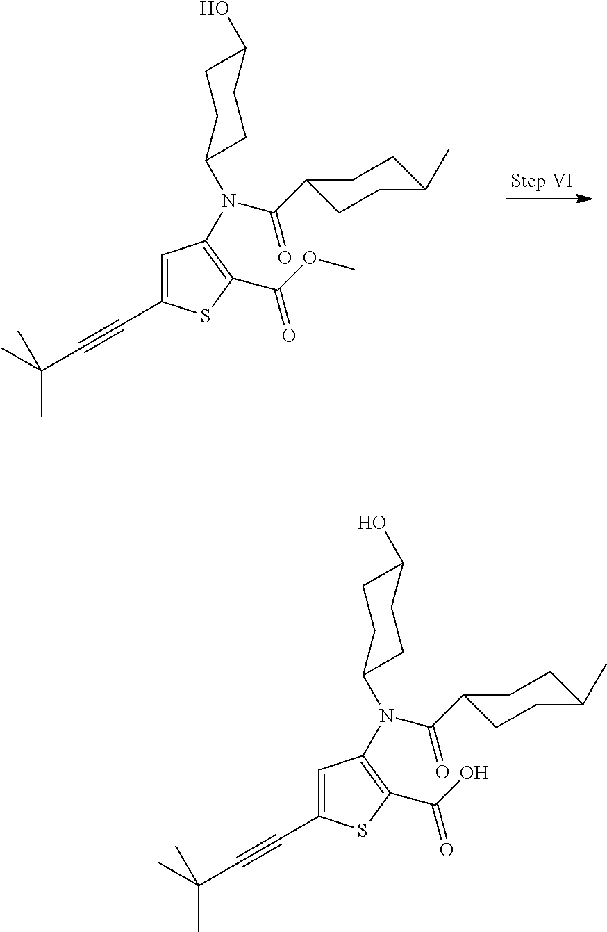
C1=C(C#CC(C)(C)C)SC(C(=O)OC)=C1N(C(=O)C1CCC(C)CC1)C1CCC(O)CC1.C1=C(C#CC(C)(C)C)SC(C(=O)O)=C1N(C(=O)C1CCC(C)CC1)C1CCC(O)CC1
